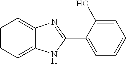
C1=CC=C2C(=C1)N=C(C1=CC=CC=C1O)N2
